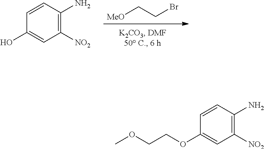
[MeO]CCBr.C1(O)=CC([NO2])=C(N)C=C1.C1(OCCOC)=CC([NO2])=C(N)C=C1
